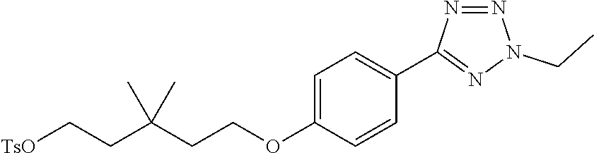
[TsO]CCC(CCOC1=CC=C(C2=NN(CC)N=N2)C=C1)(C)C
